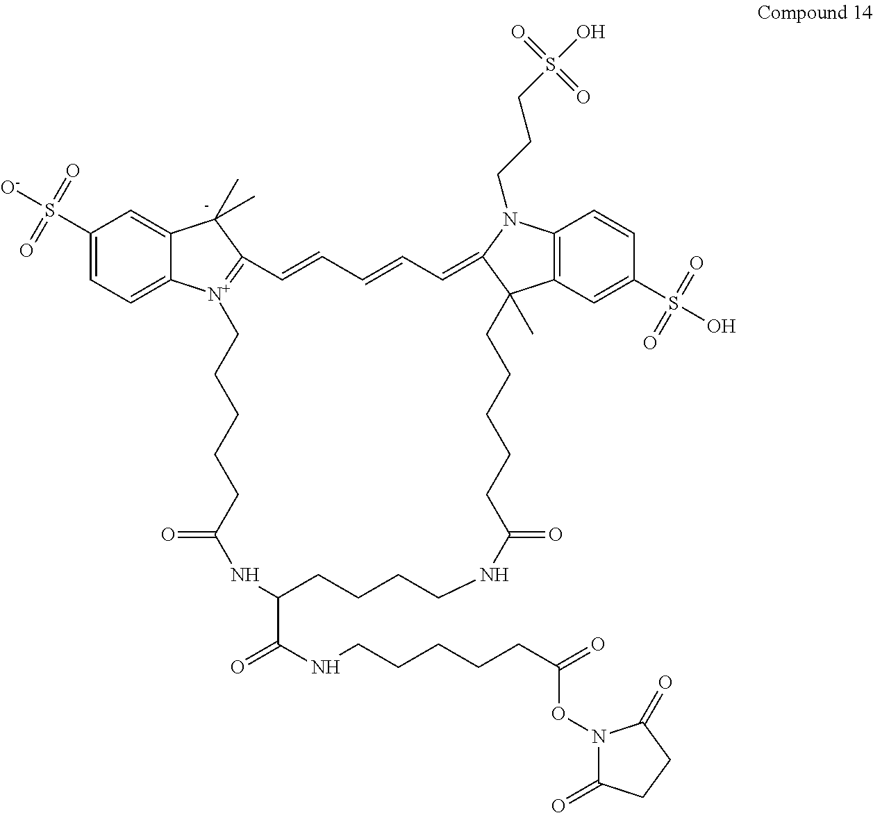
C1(S(=O)([O-])=O)=CC=C2C(=C1)[C-](C)(C)C1=[N+]2CCCCCC(=O)NC(C(=O)NCCCCCC(=O)ON2C(=O)CCC2=O)CCCCNC(=O)CCCCCC2(C)C3=C(N(CCCS(=O)(O)=O)C2=CC=CC=C1)C=CC(S(=O)(O)=O)=C3
